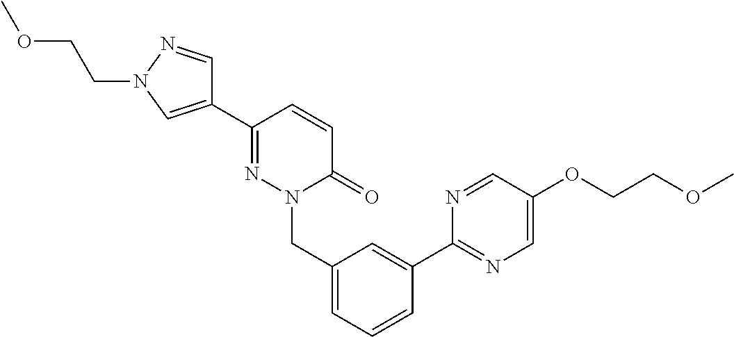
C1=C(C2=NC=C(OCCOC)C=N2)C=CC=C1CN1N=C(C2=CN(CCOC)N=C2)C=CC1=O
